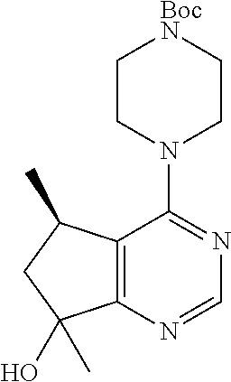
C12=C(N=CN=C1N1CC[BocN]CC1)C(O)(C)CC2C
